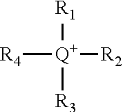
[R1][Q+]([R3])([R2])[R4]
